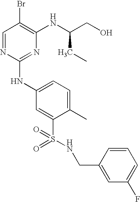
C1=NC(NC2=CC=C(C)C(S(=O)(=O)NCC3=CC(F)=CC=C3)=C2)=NC(NC(CO)CC)=C1Br
